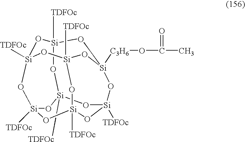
O1[Si]2([TDFOc])O[Si]3([TDFOc])O[Si]4([C3H6]OC(C)=O)CO[Si]1([TDFOc])O[Si]1([TDFOc])O[Si]([TDFOc])(O2)O[Si]([TDFOc])(O[Si]([TDFOc])(O1)O4)O3
